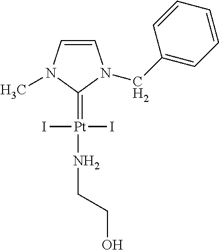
C1=CN(C)C(=[Pt](NCCO)(I)I)N1CC1=CC=CC=C1
